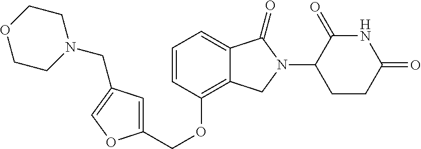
C1=CC(OCC2=CC(CN3CCOCC3)=CO2)=C2C(=C1)C(=O)N(C1CCC(=O)NC1=O)C2
